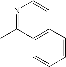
C12=C(C=CC=C1)C=CN=C2C
